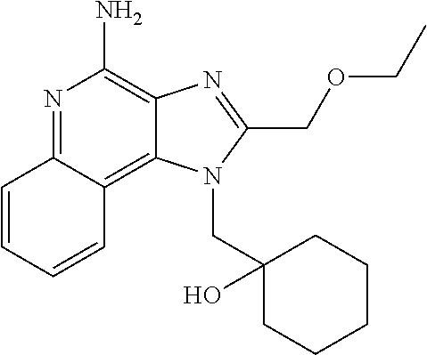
C12=C3C=CC=CC3=NC(N)=C1N=C(COCC)N2CC1(O)CCCCC1
